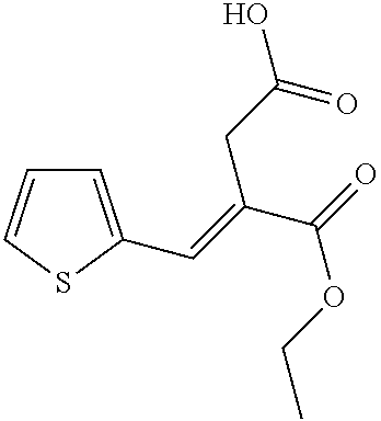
C1=C(C=C(C(=O)OCC)CC(O)=O)SC=C1
